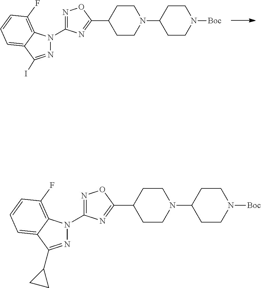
N1=C(C2CC2)C2=CC=CC(F)=C2N1C1=NOC(C2CCN(C3CCN([Boc])CC3)CC2)=N1.N1=C(I)C2=CC=CC(F)=C2N1C1=NOC(C2CCN(C3CCN([Boc])CC3)CC2)=N1
